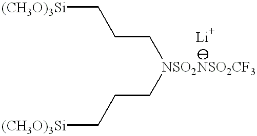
[(CH3O)3Si]CCC[NSO2NSO2CF3]CCC[(CH3O)3Si]
